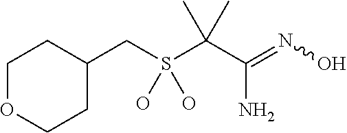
C1(CS(C(C(=NO)N)(C)C)(O)O)CCOCC1
